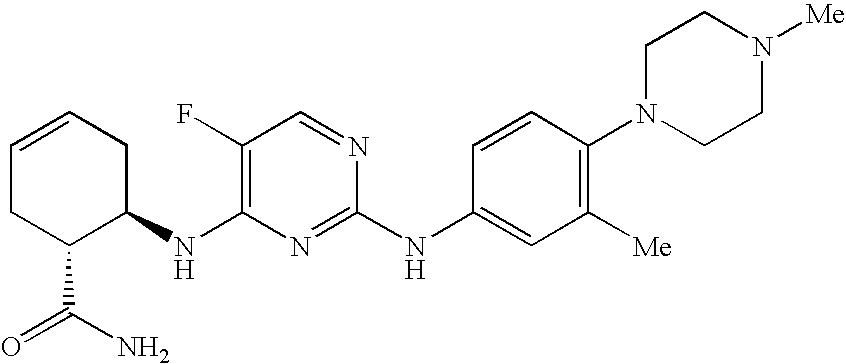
N(C1=C(F)C=NC(NC2=CC([Me])=C(N3CCN([Me])CC3)C=C2)=N1)C1CC=CCC1C(N)=O
